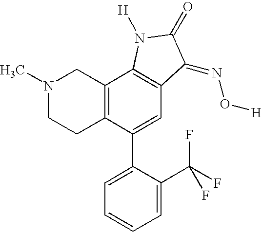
N1(C)CCC2=C(C1)C1=C(C=C2C2=CC=CC=C2C(F)(F)F)C(=NO[H])C(=O)N1[H]
